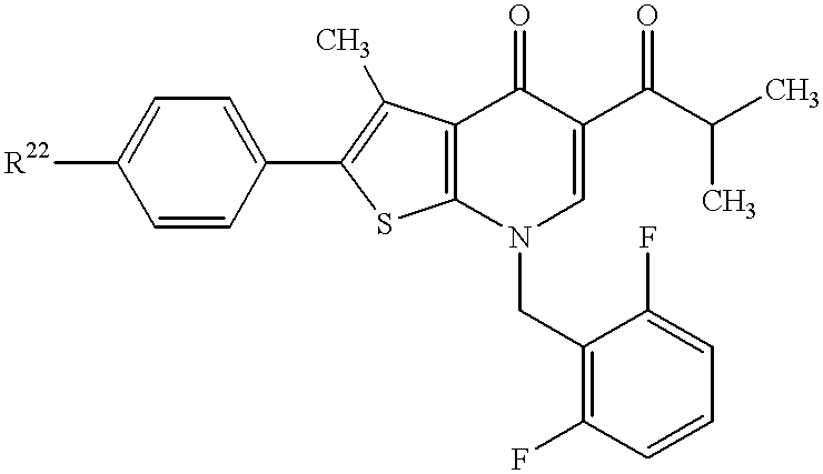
C12=C(SC(C3=CC=C([R22])C=C3)=C1C)N(CC1=C(F)C=CC=C1F)C=C(C(C(C)C)=O)C2=O
